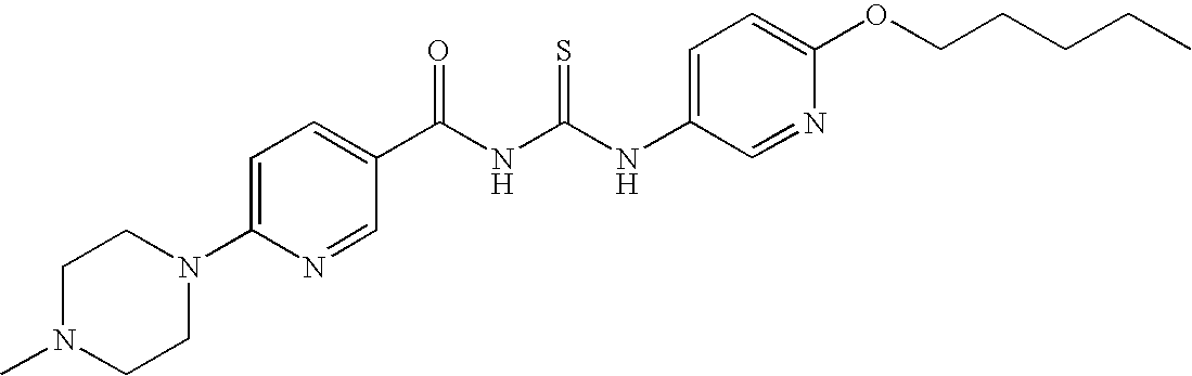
N(C(NC(=O)C1=CC=C(N2CCN(C)CC2)N=C1)=S)C1=CC=C(OCCCCC)N=C1
